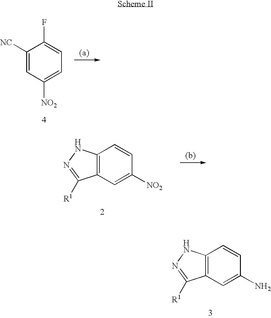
C1([NC])=CC([NO2])=CC=C1F.C12=C(C=C([NO2])C=C1)C([R1])=NN2.C12=C(C=C(N)C=C1)C([R1])=NN2
